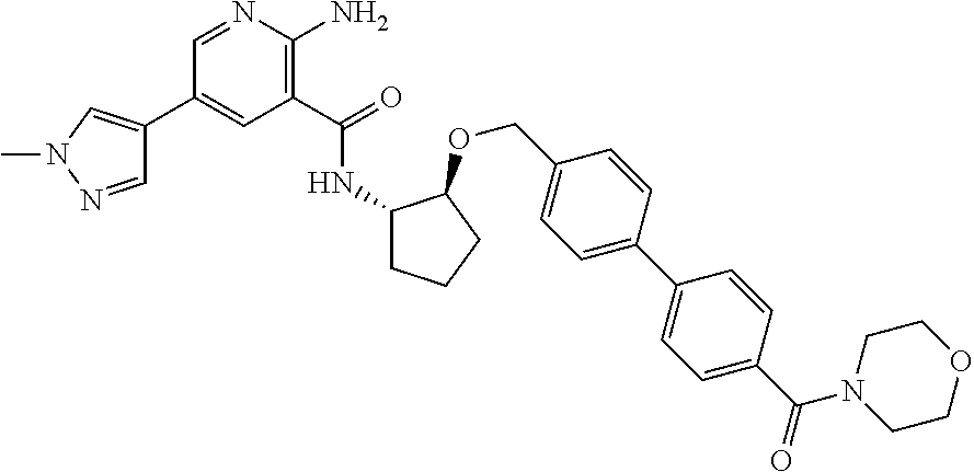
C1(C2=CN(C)N=C2)=CC(C(=O)NC2CCCC2OCC2=CC=C(C3=CC=C(C(N4CCOCC4)=O)C=C3)C=C2)=C(N)N=C1
